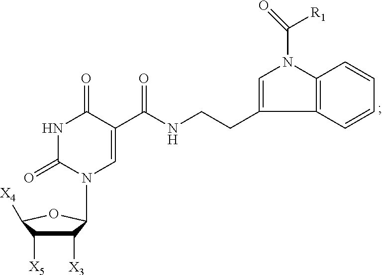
C1([X3])C([X5])C([X4])OC1N1C=C(C(NCCC2=CN(C(=O)[R1])C3=C2C=CC=C3)=O)C(=O)NC1=O
